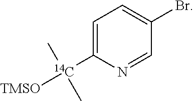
C1(Br)=CC=C([14C]([TMSO])(C)C)N=C1
